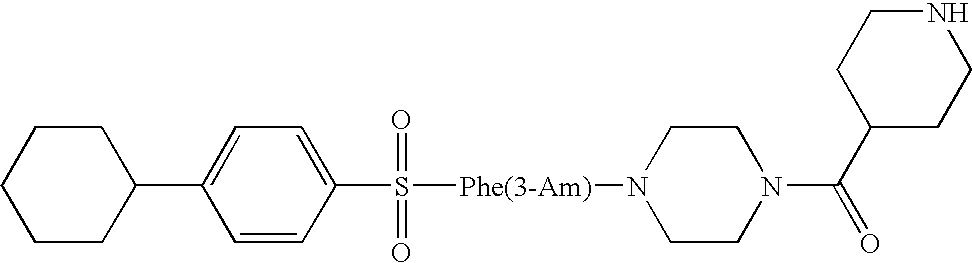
C1(C2CCCCC2)=CC=C(S([Phe(3-Am)]N2CCN(C(C3CCNCC3)=O)CC2)(=O)=O)C=C1
